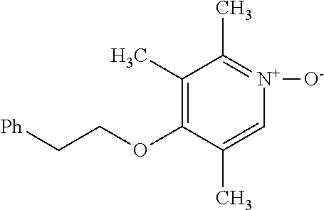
C1(C)=C(OCC[Ph])C(C)=C[N+]([O-])=C1C
